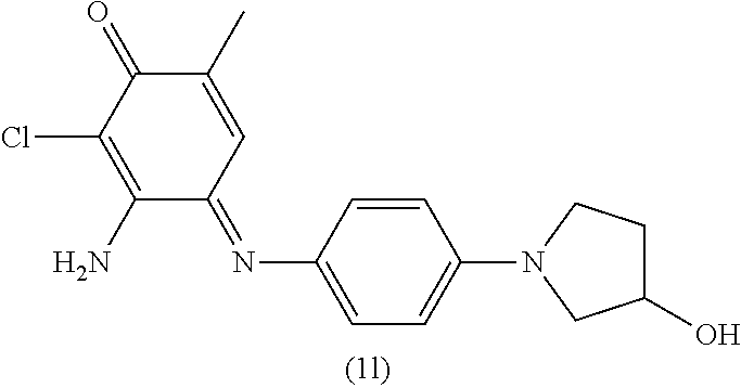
C1=C(N2CC(O)CC2)C=CC(N=C2C=C(C)C(=O)C(Cl)=C2N)=C1
